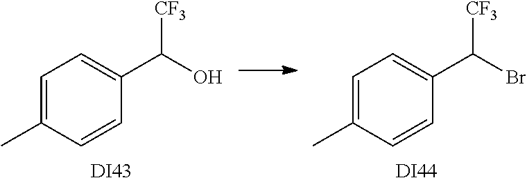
C1(C)=CC=C(C(O)[CF3])C=C1.C1(C)=CC=C(C(Br)[CF3])C=C1.[DI43].[DI44]
